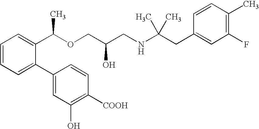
C1(F)=C(C)C=CC(CC(NCC(COC(C2=CC=CC=C2C2=CC(O)=C([COOH])C=C2)C)O)(C)C)=C1
